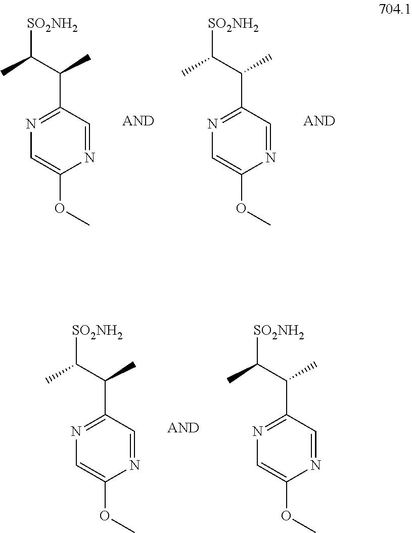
C1=C(OC)N=CC(C(C(C)[SO2NH2])C)=N1.C1=C(OC)N=CC(C(C(C)[SO2NH2])C)=N1.C1=C(OC)N=CC(C(C(C)[SO2NH2])C)=N1.C1=C(OC)N=CC(C(C(C)[SO2NH2])C)=N1
